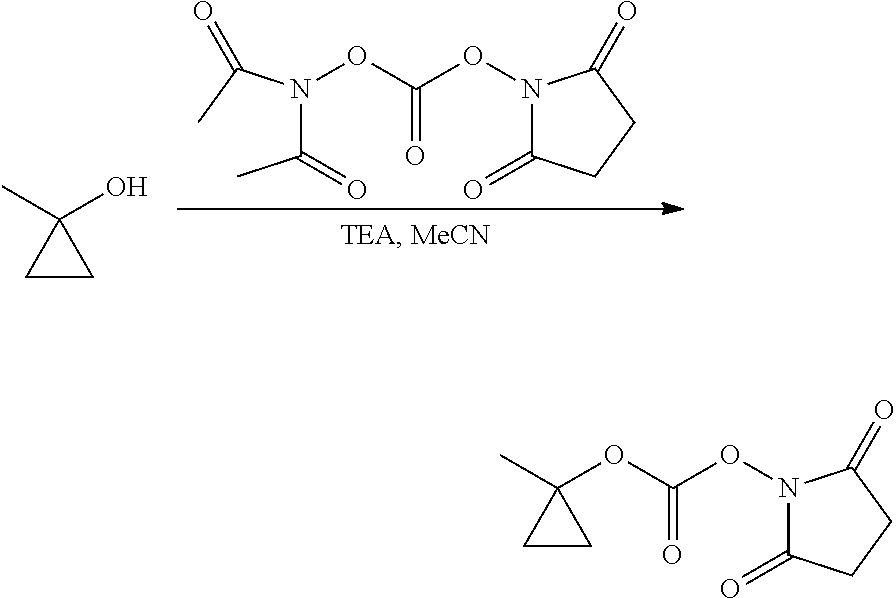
CC1(O)CC1.C(N(C(C)=O)OC(ON1C(=O)CCC1=O)=O)(C)=O.C1(OC(ON2C(=O)CCC2=O)=O)(C)CC1
